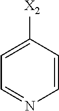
C1=CC([X2])=CC=N1
